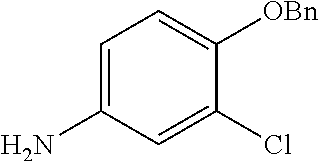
C1(Cl)=CC(N)=CC=C1[OBn]
